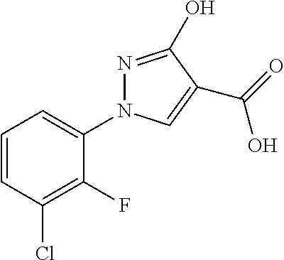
C1=CC(Cl)=C(F)C(N2N=C(O)C(C(=O)O)=C2)=C1
